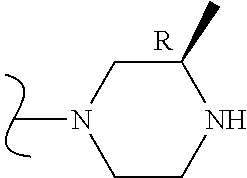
C1(C)CN(C)CCN1.[R]
